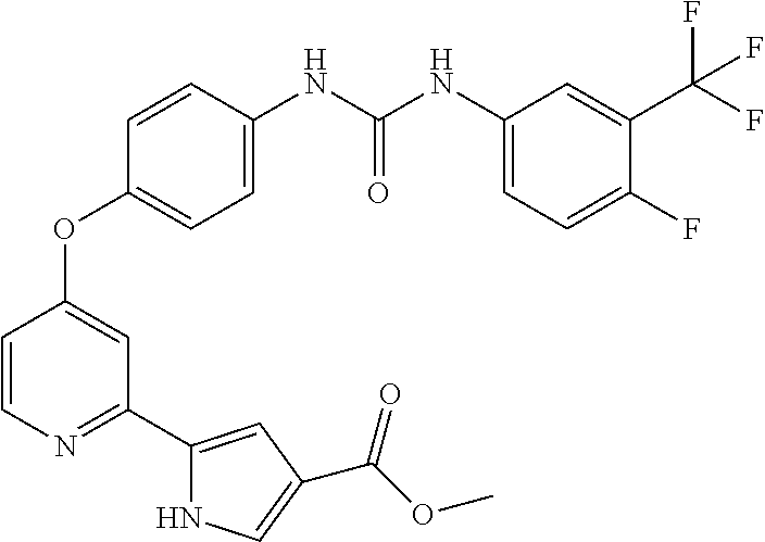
C1(OC2=CC(C3=CC(C(OC)=O)=CN3)=NC=C2)=CC=C(NC(NC2=CC=C(F)C(C(F)(F)F)=C2)=O)C=C1
